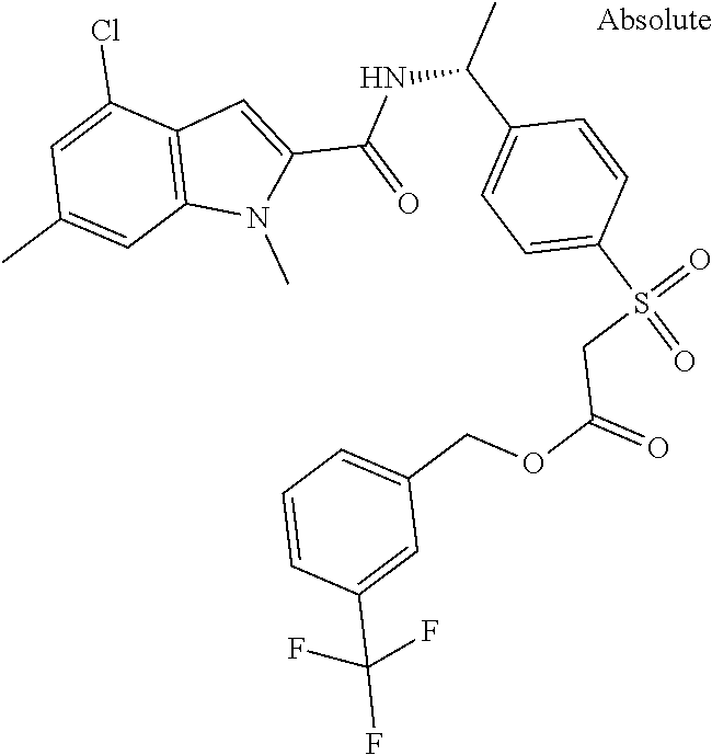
C12=C(C(Cl)=CC(C)=C1)C=C(C(NC(C)C1=CC=C(S(=O)(=O)CC(OCC3=CC=CC(C(F)(F)F)=C3)=O)C=C1)=O)N2C
